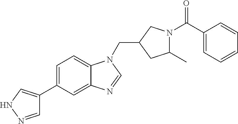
C1(CN2C3=CC=C(C4=CNN=C4)C=C3N=C2)CC(C)N(C(C2=CC=CC=C2)=O)C1
